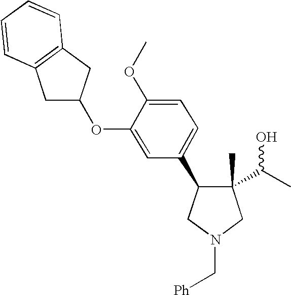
C1(C2C(C)(C(O)C)CN(C[Ph])C2)=CC=C(OC)C(OC2CC3=C(C2)C=CC=C3)=C1
